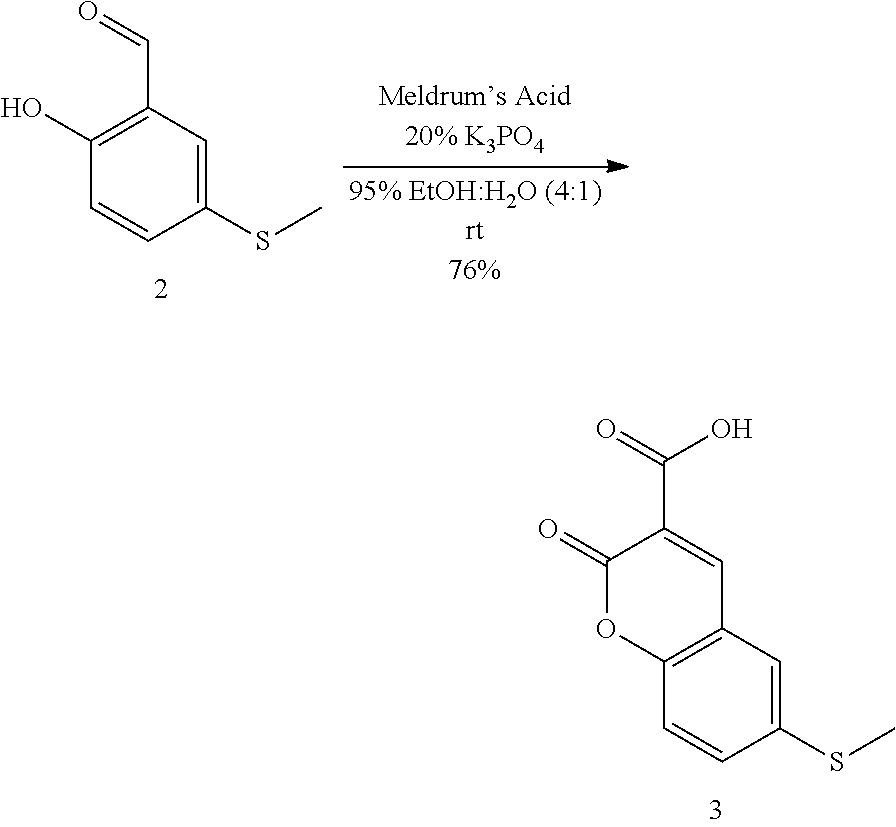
C1(SC)=CC2=C(C=C1)OC(=O)C(C(=O)O)=C2.C1(SC)=CC(C=O)=C(O)C=C1
